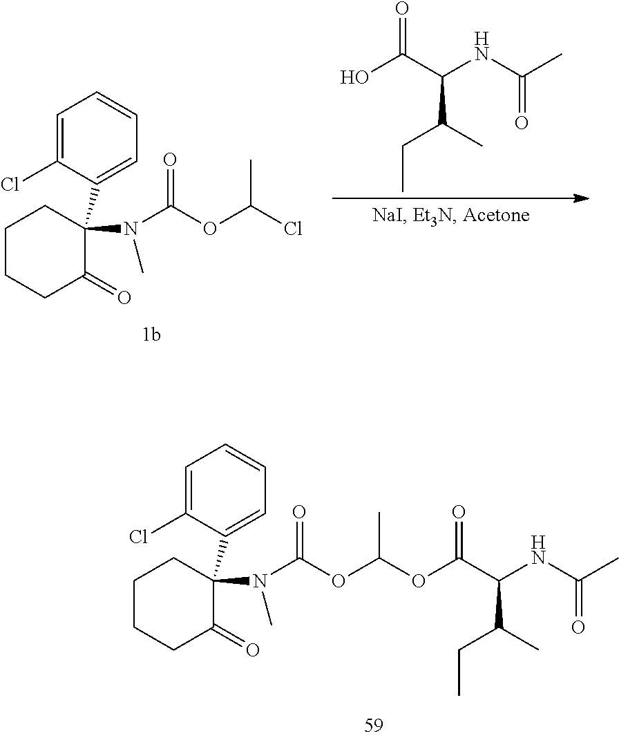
C1CCC(=O)C(C2=CC=CC=C2Cl)(N(C(=O)OC(OC(C(NC(=O)C)C(CC)C)=O)C)C)C1.OC(C(NC(=O)C)C(CC)C)=O.C1CCC(=O)C(C2=CC=CC=C2Cl)(N(C(=O)OC(Cl)C)C)C1
